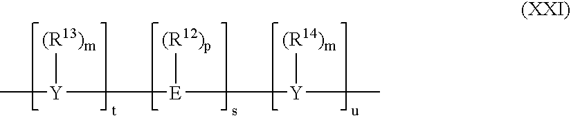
C[Y]([(R13)m])[E]([(R12)p])[Y]([(R14)m])C
